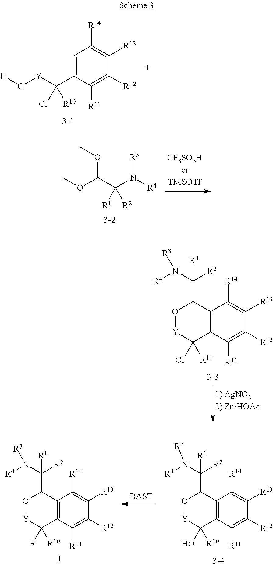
C1=C(C([R10])([Y]O[H])Cl)C([R11])=C([R12])C([R13])=C1[R14].C(OC)(OC)C(N([R3])[R4])([R2])[R1].C12=C(C([R11])=C([R12])C([R13])=C1[R14])C([R10])(Cl)[Y]OC2C([R2])(N([R3])[R4])[R1].C12=C(C([R11])=C([R12])C([R13])=C1[R14])C([R10])(O)[Y]OC2C([R2])(N([R3])[R4])[R1].I.C12=C(C([R10])(F)[Y]OC1C([R2])(N([R3])[R4])[R1])C([R11])=C([R12])C([R13])=C2[R14]
